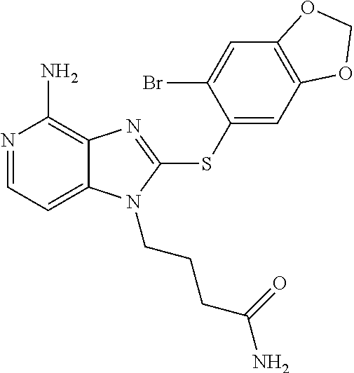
N1=CC=C2C(=C1N)N=C(SC1=CC3=C(C=C1Br)OCO3)N2CCCC(N)=O
